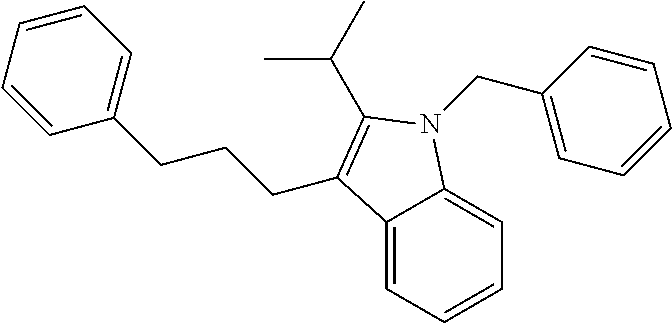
C12=CC=CC=C1N(CC1=CC=CC=C1)C(C(C)C)=C2CCCC1=CC=CC=C1
